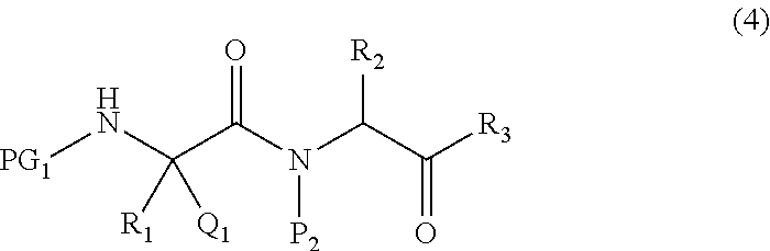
C(C(N(C(C([R3])=O)[R2])[P2])=O)(N[PG1])([R1])[Q1]
